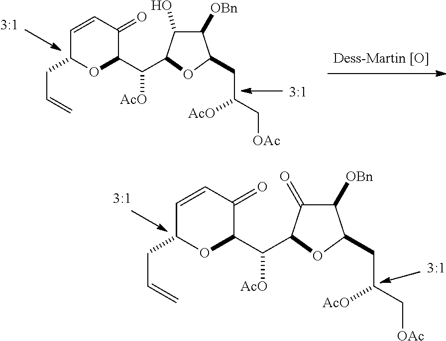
C1([OBn])C(=O)C(C(C2C(=O)C=CC(CC=C)O2)[AcO])OC1CC([AcO])C[OAc].C1([OBn])C(CC([AcO])C[OAc])OC(C(C2C(=O)C=CC(CC=C)O2)[AcO])C1O
